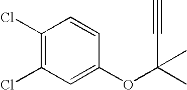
C1(Cl)=C(Cl)C=C(OC(C#C)(C)C)C=C1
